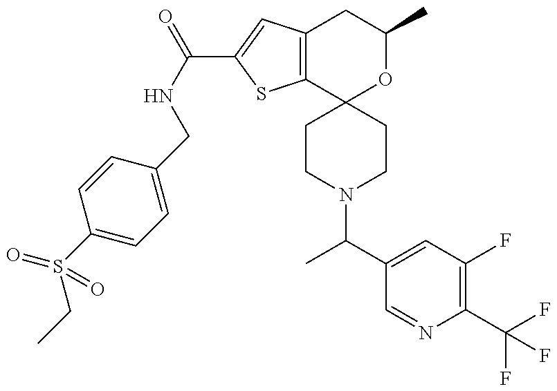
C(C1=CC2=C(S1)C1(OC(C)C2)CCN(C(C2=CC(F)=C(C(F)(F)F)N=C2)C)CC1)(NCC1=CC=C(S(CC)(=O)=O)C=C1)=O
